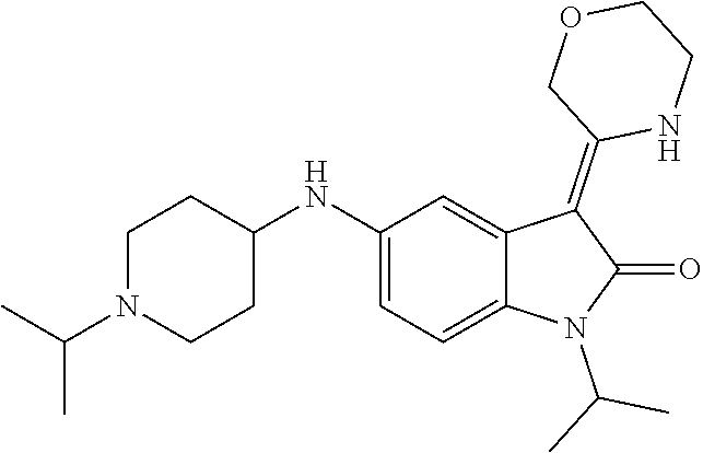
C1(NC2CCN(C(C)C)CC2)=CC=C2C(=C1)C(=C1NCCOC1)C(=O)N2C(C)C
